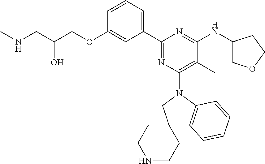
C1=CC=C(C2=NC(N3CC4(C5=C3C=CC=C5)CCNCC4)=C(C)C(NC3COCC3)=N2)C=C1OCC(CNC)O
